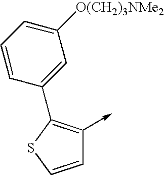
C1=CC(C2=C(->C)C=CS2)=CC([O(CH2)3NMe2])=C1
